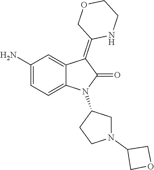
C1(N)=CC=C2C(=C1)C(=C1NCCOC1)C(=O)N2C1CCN(C2COC2)C1
